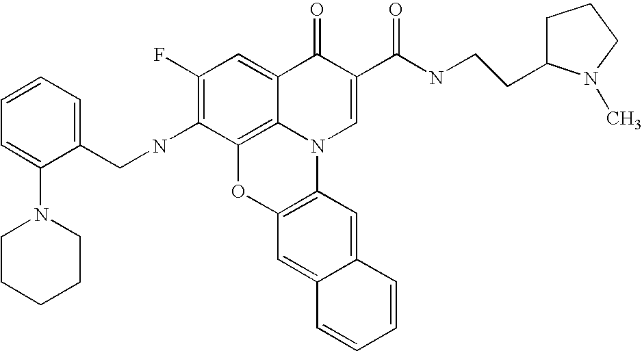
C1(F)=C(NCC2=CC=CC=C2N2CCCCC2)C2=C3C(=C1)C(=O)C(C(NCCC1CCCN1C)=O)=CN3C1=C(O2)C=C2C(=C1)C=CC=C2
